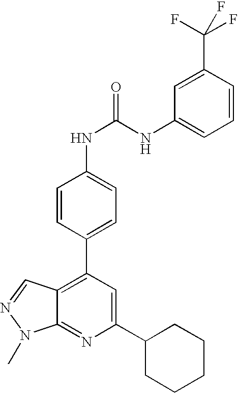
C1=CC(C2=C3C(=NC(C4CCCCC4)=C2)N(C)N=C3)=CC=C1NC(NC1=CC=CC(C(F)(F)F)=C1)=O
